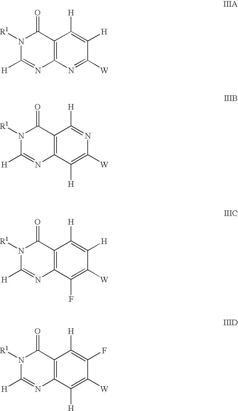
C12=C(N=C([W])C([H])=C1[H])N=C([H])N([R1])C2=O.C12=C(C([H])=C([W])N=C1[H])N=C([H])N([R1])C2=O.C12=C(C(F)=C([W])C([H])=C1[H])N=C([H])N([R1])C2=O.C12=C(C([H])=C([W])C(F)=C1[H])N=C([H])N([R1])C2=O
